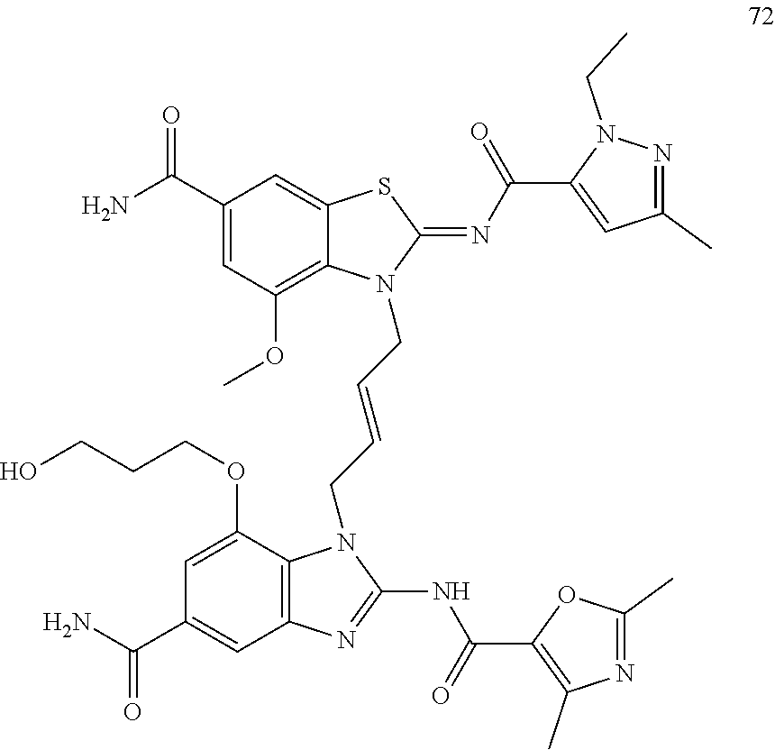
C1(C(N)=O)=CC(OC)=C2C(=C1)SC(=NC(C1=CC(C)=NN1CC)=O)N2CC=CCN1C2=C(C=C(C(N)=O)C=C2OCCCO)N=C1NC(C1=C(C)N=C(C)O1)=O
